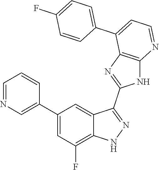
C1=NC=C(C2=CC(F)=C3C(=C2)C(C2=NC4=C(N2)N=CC=C4C2=CC=C(F)C=C2)=NN3)C=C1
